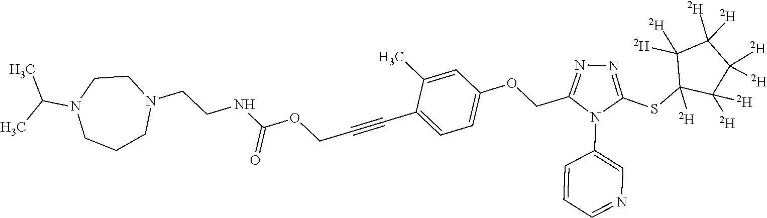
C1=C(C)C(C#CCOC(NCCN2CCN(C(C)C)CCC2)=O)=CC=C1OCC1=NN=C(SC2([D])C([D])([D])C([D])([D])C([D])([D])C2([D])[D])N1C1=CN=CC=C1
